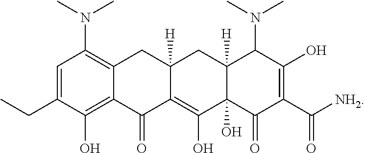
C1=C(CC)C(O)=C2C(=C1N(C)C)CC1([H])C(=C(O)C3(O)C([H])(C1)C(N(C)C)C(O)=C(C(=O)[NH2])C3=O)C2=O
